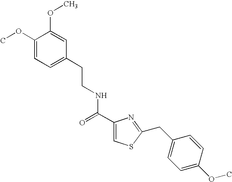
C1(OC)=CC=C(CCNC(C2=CSC(CC3=CC=C(OC)C=C3)=N2)=O)C=C1OC
